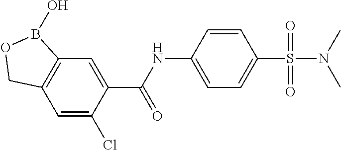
C12=C(C=C(Cl)C(C(NC3=CC=C(S(N(C)C)(=O)=O)C=C3)=O)=C1)COB2O
